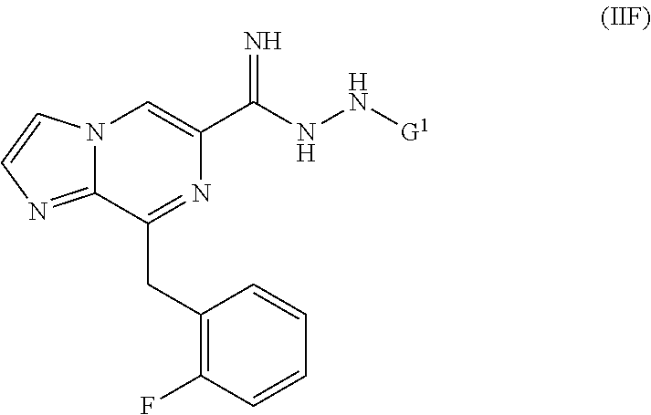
N12C(=NC=C1)C(CC1=C(F)C=CC=C1)=NC(C(NN[G1])=N)=C2
